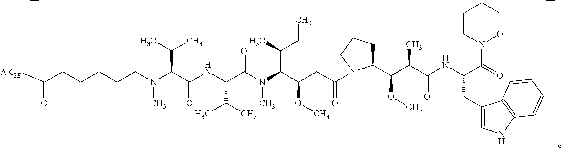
[AK2E]C(CCCCCN(C(C(NC(C(N(C(C(CC(=O)N1C(C(C(C(NC(C(=O)N2OCCCC2)CC2=CNC3=C2C=CC=C3)=O)C)OC)CCC1)OC)C(C)CC)C)=O)C(C)C)=O)C(C)C)C)=O
